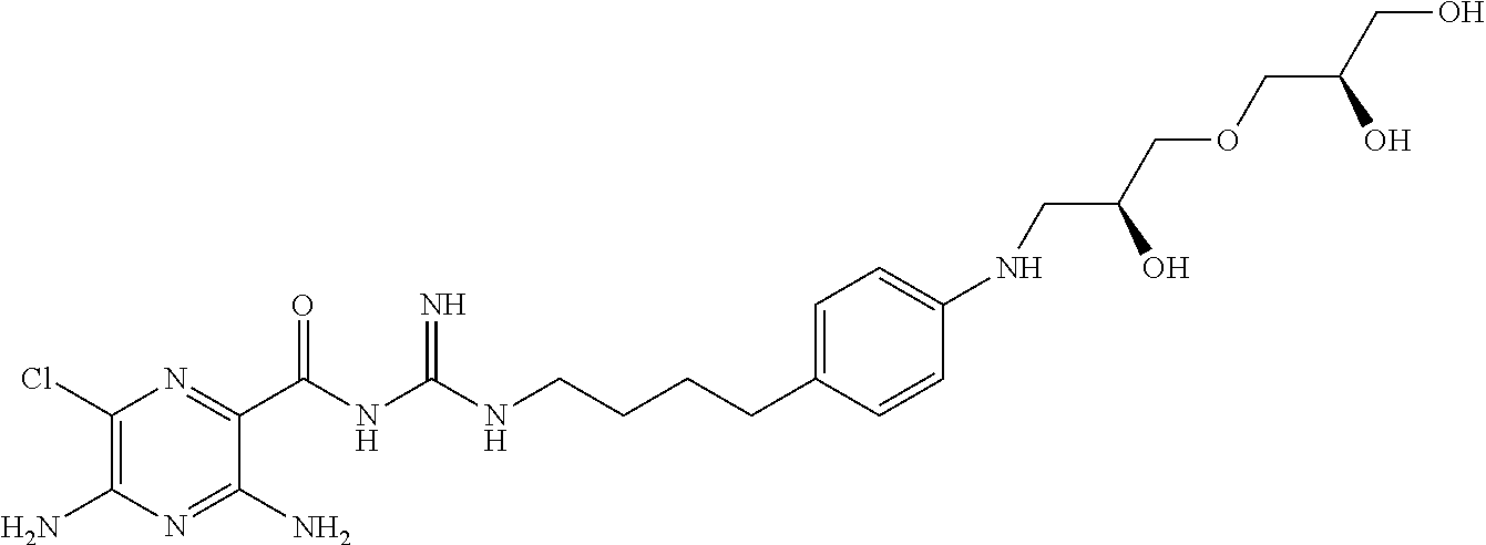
C1(Cl)=C(N)N=C(N)C(C(NC(NCCCCC2=CC=C(NCC(O)COCC(CO)O)C=C2)=N)=O)=N1
